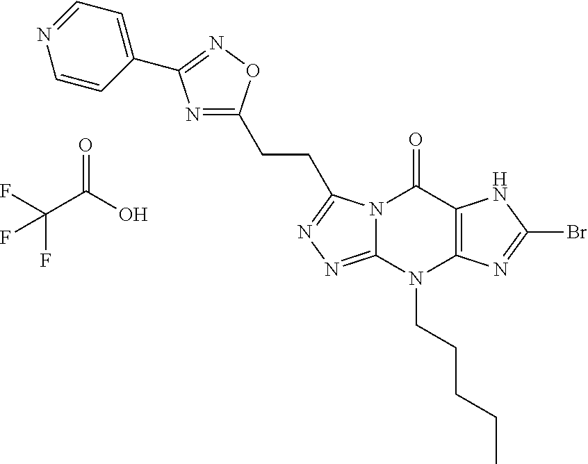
N12C(=NN=C1CCC1=NC(C3=CC=NC=C3)=NO1)N(CCCCC)C1=C(C2=O)NC(Br)=N1.O=C(O)C(F)(F)F
